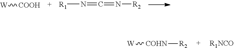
[W][COOH].[R1]N=C=N[R2].[W][COHN][R2].[R1NCO]
